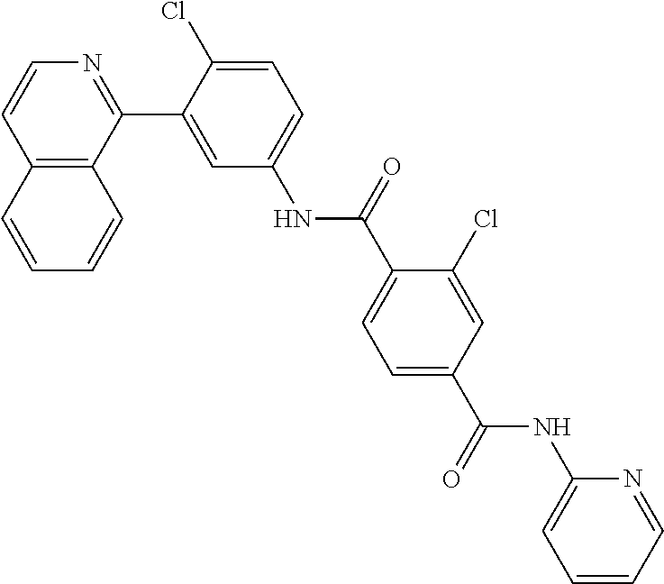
C12=C(C(C3=CC(NC(C4=CC=C(C(=O)NC5=CC=CC=N5)C=C4Cl)=O)=CC=C3Cl)=NC=C1)C=CC=C2
